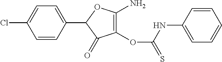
C1(C2=CC=C(Cl)C=C2)C(=O)C(OC(=S)NC2=CC=CC=C2)=C(N)O1
